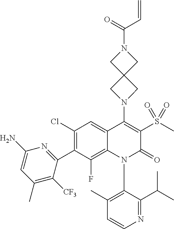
C1=CN=C(C(C)C)C(N2C(=O)C(S(C)(=O)=O)=C(N3CC4(CN(C(C=C)=O)C4)C3)C3=CC(Cl)=C(C4=NC(N)=CC(C)=C4[CF3])C(F)=C23)=C1C
